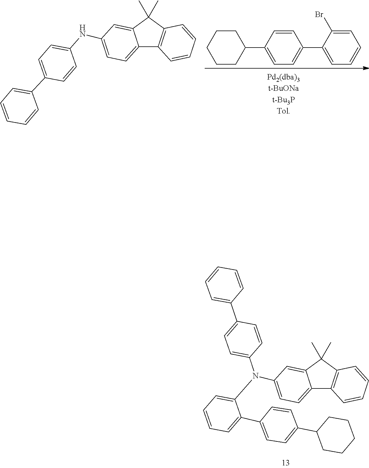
C1CCCCC1C1=CC=C(C2=CC=CC=C2Br)C=C1.C1=C(C2=CC=C(NC3=CC=C4C5=C(C(C)(C)C4=C3)C=CC=C5)C=C2)C=CC=C1.C1(C2CCCCC2)=CC=C(C2=CC=CC=C2N(C2=CC=C(C3=CC=CC=C3)C=C2)C2=CC=C3C4=C(C(C)(C)C3=C2)C=CC=C4)C=C1
